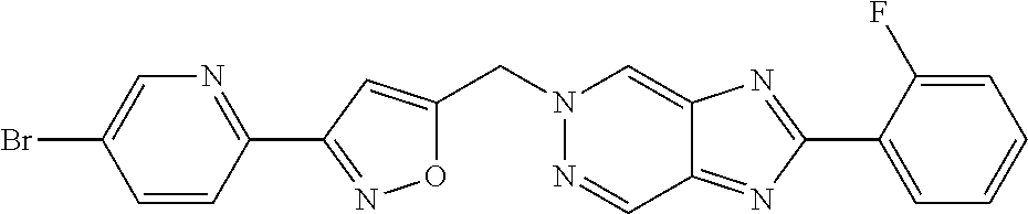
C(N1N=CC2=NC(C3=CC=CC=C3F)=NC2=C1)C1=CC(C2=NC=C(Br)C=C2)=NO1
